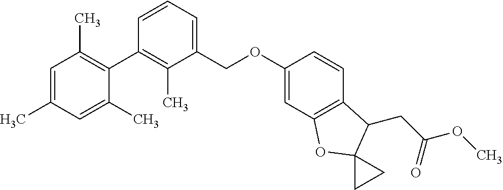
C1=C(C)C=C(C)C(C2=C(C)C(COC3=CC4=C(C=C3)C(CC(OC)=O)C3(O4)CC3)=CC=C2)=C1C
